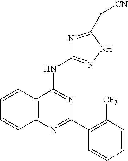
C12=C(N=C(C3=C([CF3])C=CC=C3)N=C1NC1=NNC(C[CN])=N1)C=CC=C2
